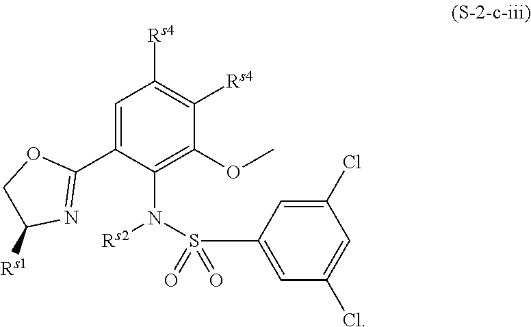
C1C([Rs1])N=C(C2=CC([Rs4])=C([Rs4])C(OC)=C2N(S(C2=CC(Cl)=CC(Cl)=C2)(=O)=O)[Rs2])O1
